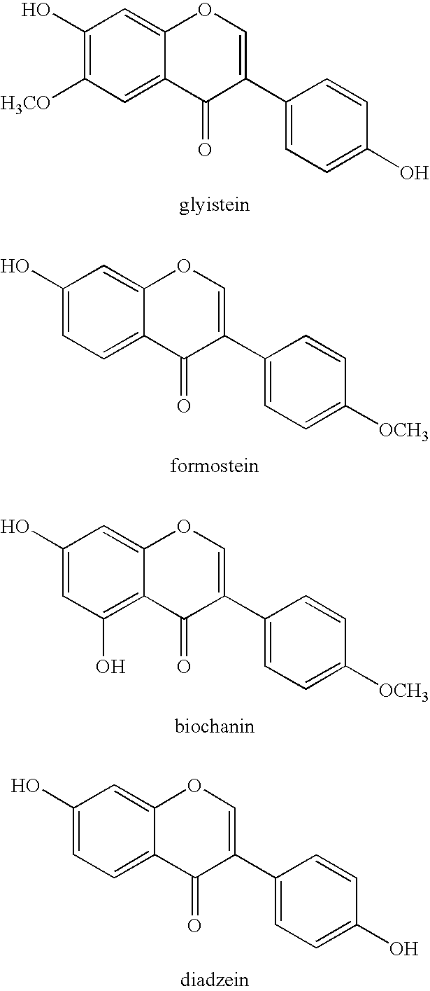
C1(O)=CC=C2C(=C1)OC=C(C1=CC=C([OCH3])C=C1)C2=O.C1(O)=CC(O)=C2C(=C1)OC=C(C1=CC=C([OCH3])C=C1)C2=O.C1(O)=CC=C2C(=C1)OC=C(C1=CC=C(O)C=C1)C2=O.C1(O)=C([H3CO])C=C2C(=C1)OC=C(C1=CC=C(O)C=C1)C2=O
